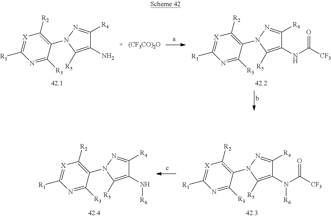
C1(N[R6])=C([R5])N(C2=C([R2])[X]=C([R1])N=C2[R3])N=C1[R4].C1(N([R6])C([CF3])=O)=C([R5])N(C2=C([R2])[X]=C([R1])N=C2[R3])N=C1[R4].C1(NC([CF3])=O)=C([R5])N(C2=C([R2])[X]=C([R1])N=C2[R3])N=C1[R4].C1(N)=C([R5])N(C2=C([R2])[X]=C([R1])N=C2[R3])N=C1[R4].[(CF3CO)2O]
